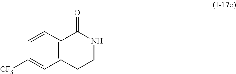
C12=C(CCNC1=O)C=C([CF3])C=C2
